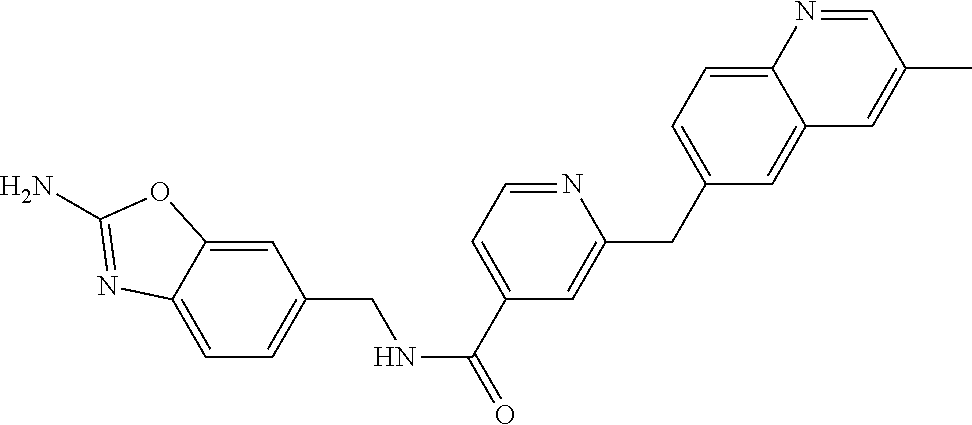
C1=C2C(=CC=C1CNC(=O)C1=CC=NC(CC3=CC=C4C(=C3)C=C(C)C=N4)=C1)N=C(N)O2
